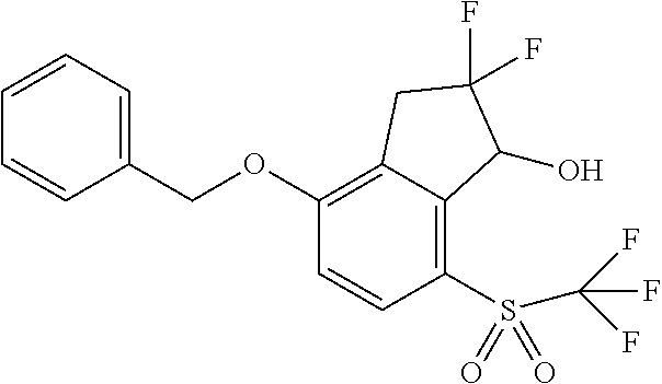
C1(OCC2=CC=CC=C2)=C2C(=C(S(=O)(=O)C(F)(F)F)C=C1)C(O)C(F)(F)C2
